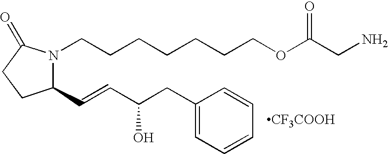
C1(C=CC(CC2=CC=CC=C2)O)N(CCCCCCCOC(CN)=O)C(=O)CC1.[CF3COOH]
